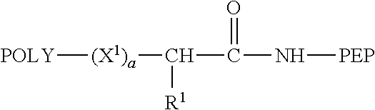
[POLY][(X1)a]C([R1])C(=O)N[PEP]
